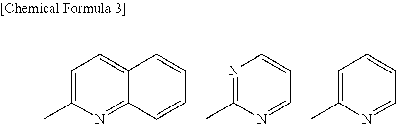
C1=C(C)N=C2C(=C1)C=CC=C2.N1=C(C)N=CC=C1.C1=C(C)N=CC=C1
